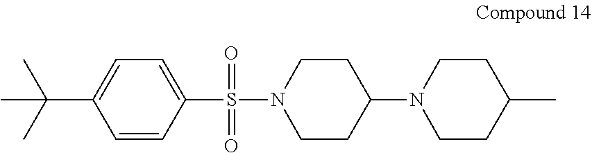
C1=CC(S(N2CCC(N3CCC(C)CC3)CC2)(=O)=O)=CC=C1C(C)(C)C
